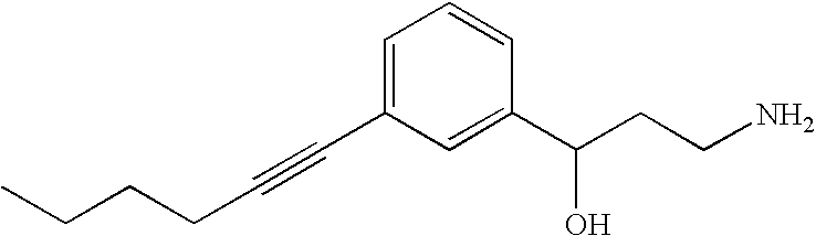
C(#CC1=CC=CC(C(CCN)O)=C1)CCCC
